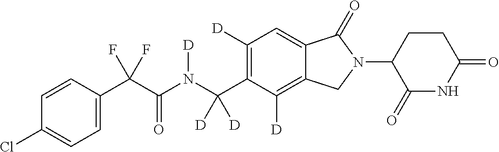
C1=CC(C(C(N(C(C2=C([D])C=C3C(=C2[D])CN(C2C(=O)NC(=O)CC2)C3=O)([D])[D])[D])=O)(F)F)=CC=C1Cl
